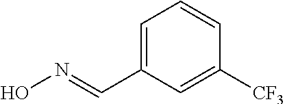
C1=C(C=NO)C=C([CF3])C=C1
